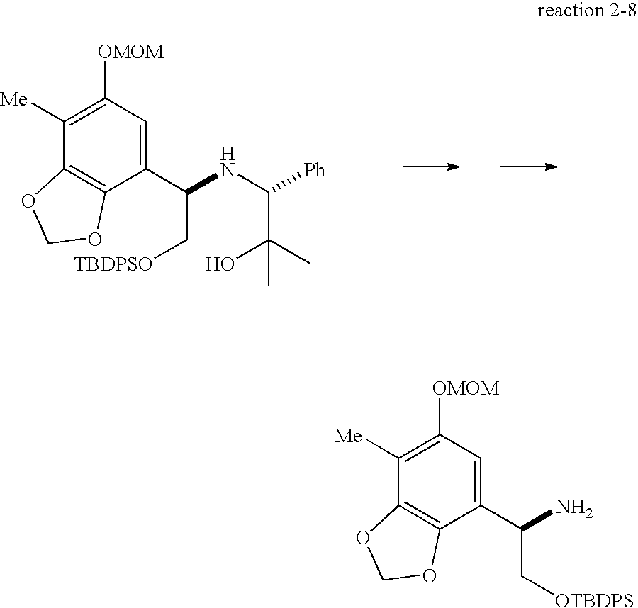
C1(C(C[TBDPSO])NC(C(O)(C)C)[Ph])=CC([OMOM])=C([Me])C2=C1OCO2.C1(C(C[OTBDPS])N)=CC([OMOM])=C([Me])C2=C1OCO2
